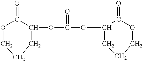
O1CCCC(OC(OC2CCCOC2=O)=O)C1=O
